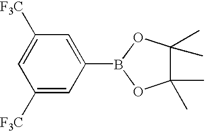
C1([F3C])=CC([F3C])=CC(B2OC(C)(C)C(C)(C)O2)=C1
